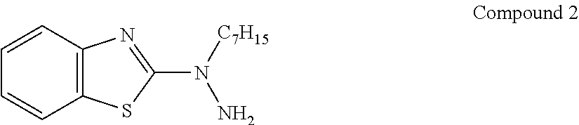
C12=C(C=CC=C1)N=C(N([C7H15])N)S2
